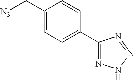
C1(C[N3])=CC=C(C2=NNN=N2)C=C1
